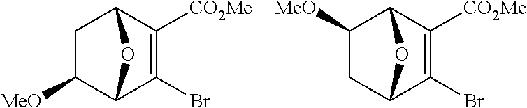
C1([MeO])C2C(Br)=C([CO2Me])C(C1)O2.C1C2C(Br)=C([CO2Me])C(C1[MeO])O2
